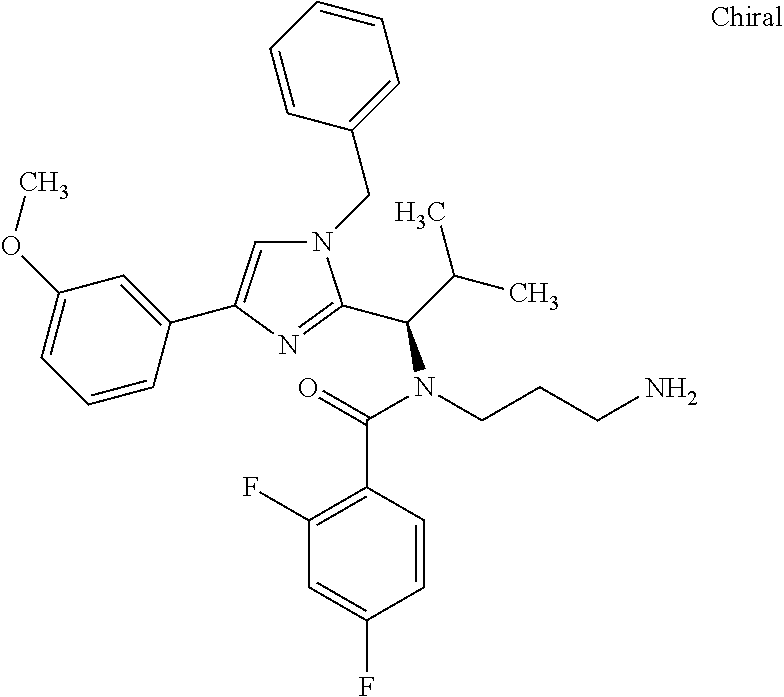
N1(CC2=CC=CC=C2)C=C(C2=CC(OC)=CC=C2)N=C1C(C(C)C)N(CCCN)C(=O)C1=C(F)C=C(F)C=C1
